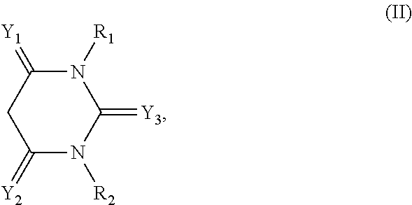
N1([R1])C(=[Y1])CC(=[Y2])N([R2])C1=[Y3]
